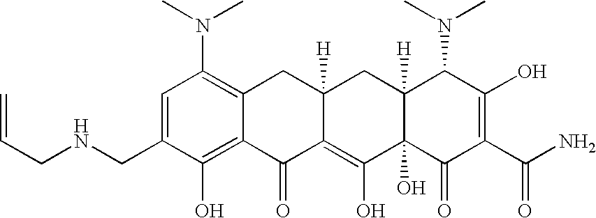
N(CC1=CC(N(C)C)=C2C(=C1O)C(=O)C1=C(O)C3(O)C([H])(CC1([H])C2)C(N(C)C)C(O)=C(C(N)=O)C3=O)CC=C
